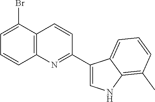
C1(C2=CNC3=C(C)C=CC=C23)=NC2=C(C=C1)C(Br)=CC=C2
